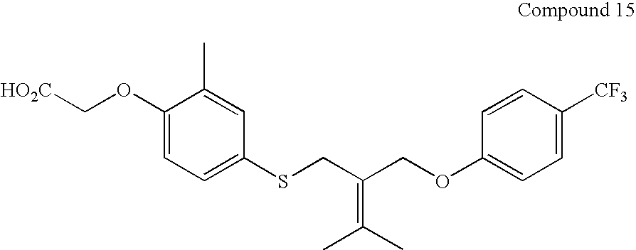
C1(OC[HO2C])=CC=C(SCC(COC2=CC=C([CF3])C=C2)=C(C)C)C=C1C
